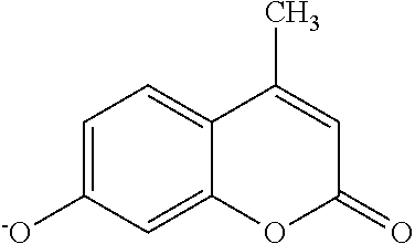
C1=C([-O])C=C2C(=C1)C(C)=CC(=O)O2
